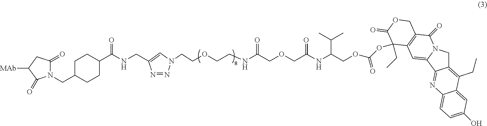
N1(CC2CCC(C(NCC3=CN(CCOCCNC(COCC(NC(COC(OC4(CC)C5=C(C(=O)N6CC7=C(CC)C8=CC(O)=CC=C8N=C7C6=C5)COC4=O)=O)C(C)C)=O)=O)N=N3)=O)CC2)C(=O)CC([MAb])C1=O
